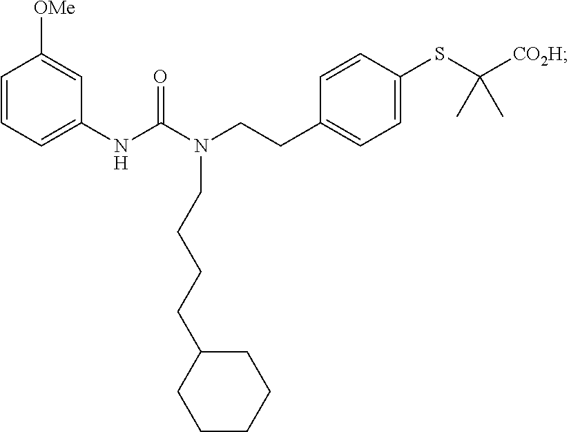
C1=CC=C(NC(N(CCC2=CC=C(SC([CO2H])(C)C)C=C2)CCCCC2CCCCC2)=O)C=C1[OMe]
